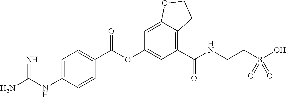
NC(NC1=CC=C(C(OC2=CC(C(NCCS(O)(=O)=O)=O)=C3C(=C2)OCC3)=O)C=C1)=N
